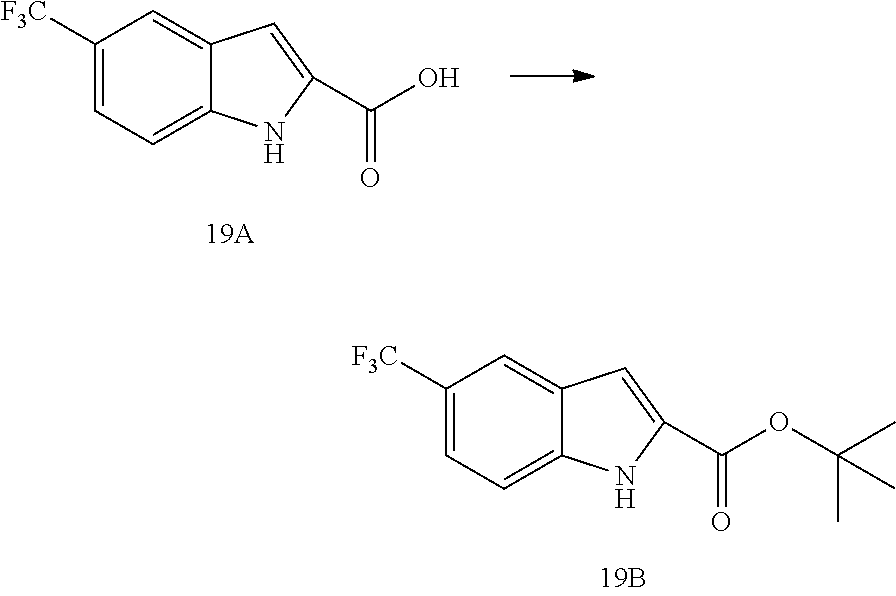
C1([F3C])=CC=C2C(=C1)C=C(C(OC(C)(C)C)=O)N2.C1([F3C])=CC=C2C(=C1)C=C(C(O)=O)N2
